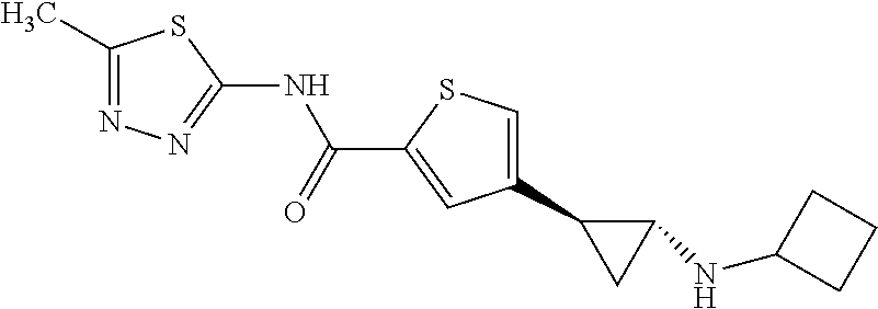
C1(C2CC2NC2CCC2)=CSC(C(NC2=NN=C(C)S2)=O)=C1
